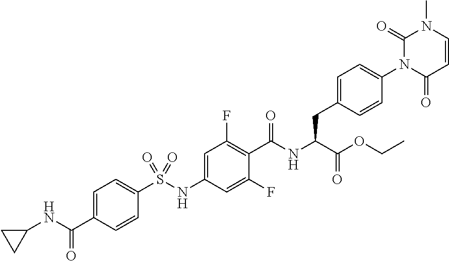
C1=CC(=O)N(C2=CC=C(CC(C(=O)OCC)NC(=O)C3=C(F)C=C(NS(C4=CC=C(C(NC5CC5)=O)C=C4)(=O)=O)C=C3F)C=C2)C(=O)N1C
